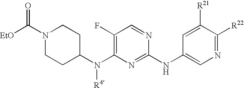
C1(F)=C(N(C2CCN(C([EtO])=O)CC2)[R4])N=C(NC2=CN=C([R22])C([R21])=C2)N=C1
